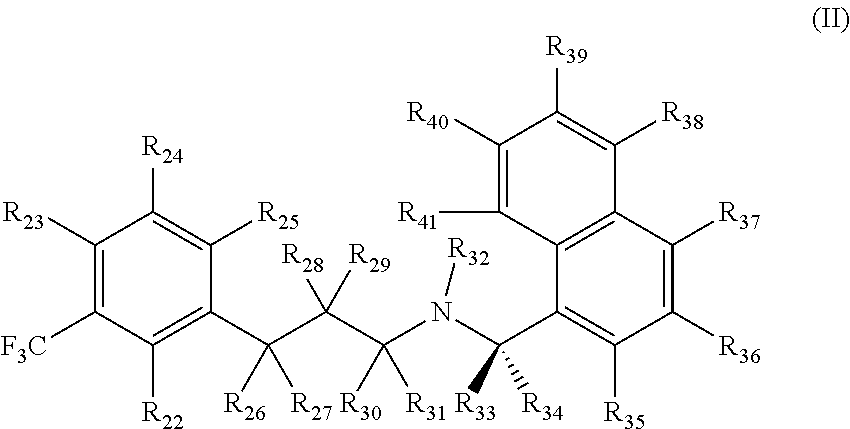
C1([R23])=C([F3C])C([R22])=C(C(C(C(N(C(C2=C([R35])C([R36])=C([R37])C3=C2C([R41])=C([R40])C([R39])=C3[R38])([R34])[R33])[R32])([R31])[R30])([R29])[R28])([R27])[R26])C([R25])=C1[R24]
